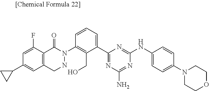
C1=CC(N2NCC3=C(C2=O)C(F)=CC(C2CC2)=C3)=C(CO)C(C2=NC(N)=NC(NC3=CC=C(N4CCOCC4)C=C3)=N2)=C1
